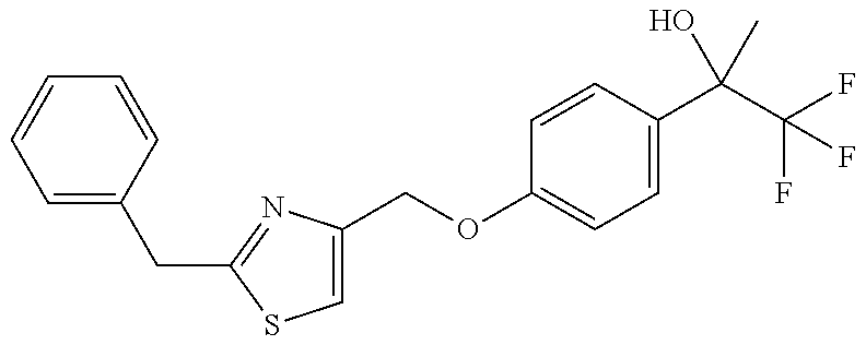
C1=C(COC2=CC=C(C(C(F)(F)F)(O)C)C=C2)N=C(CC2=CC=CC=C2)S1
